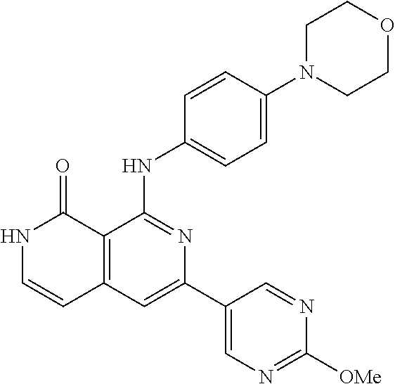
N1C=CC2=C(C1=O)C(NC1=CC=C(N3CCOCC3)C=C1)=NC(C1=CN=C([OMe])N=C1)=C2
